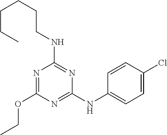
N1=C(NC2=CC=C(Cl)C=C2)N=C(NCCCCCC)N=C1OCC
